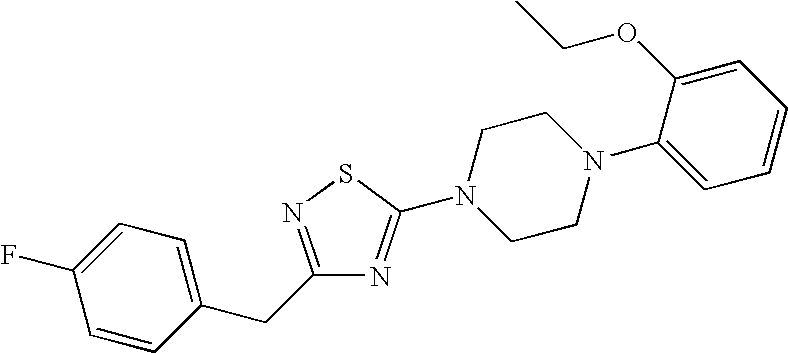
C1=CC(CC2=NSC(N3CCN(C4=CC=CC=C4OCC)CC3)=N2)=CC=C1F
